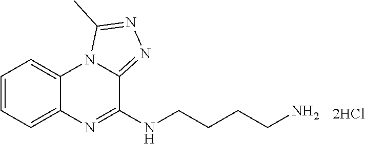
C1=CC=C2C(=C1)N1C(=NN=C1C)C(NCCCCN)=N2
